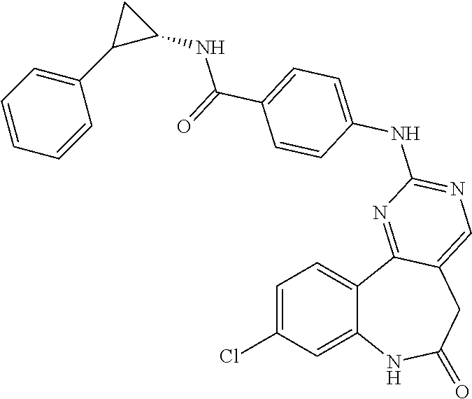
C1=C(Cl)C=C2C(=C1)C1=NC(NC3=CC=C(C(=O)NC4CC4C4=CC=CC=C4)C=C3)=NC=C1CC(=O)N2
